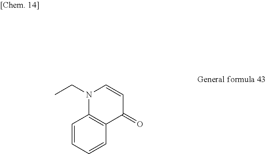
N1(CC)C2=C(C(=O)C=C1)C=CC=C2
